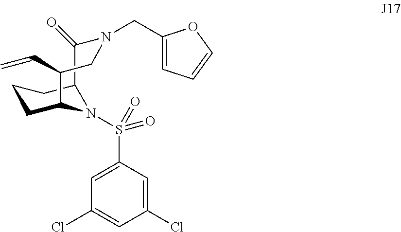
C1CC2N(S(=O)(C3=CC(Cl)=CC(Cl)=C3)=O)C(C1)C(=O)N(CC1=CC=CO1)CC2C=C
